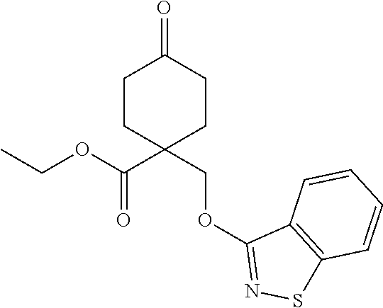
CCOC(C1(COC2=NSC3=C2C=CC=C3)CCC(=O)CC1)=O
